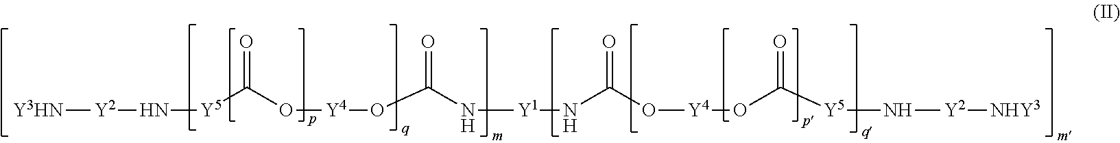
[Y3HN][Y2]N[Y5]C(O[Y4]OC(N[Y1]NC(O[Y4]OC([Y5]N[Y2][NHY3])=O)=O)=O)=O
